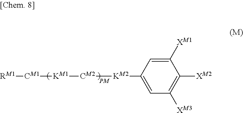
[RM1][CM1][KM1][CM2][KM2]C1=CC([XM3])=C([XM2])C([XM1])=C1
